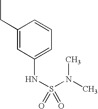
C1(CC)=CC(NS(N(C)C)(=O)=O)=CC=C1
